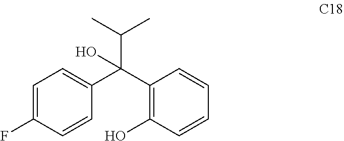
C1=C(F)C=CC(C(C2=C(O)C=CC=C2)(C(C)C)O)=C1
